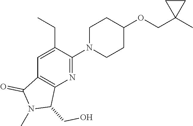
C1=C(CC)C(N2CCC(OCC3(C)CC3)CC2)=NC2=C1C(=O)N(C)C2CO
